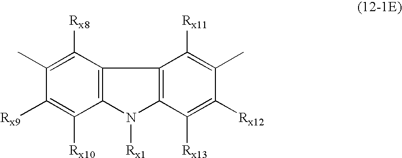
C1([Rx9])=C([Rx10])C2=C(C([Rx8])=C1C)C1=C(N2[Rx1])C([Rx13])=C([Rx12])C(C)=C1[Rx11]
